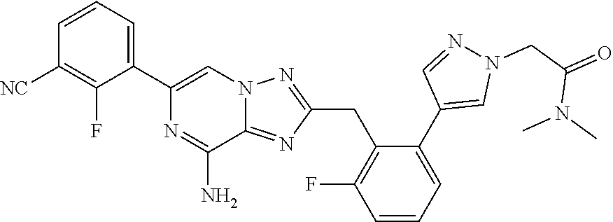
C1(C2=CC=CC([NC])=C2F)=CN2C(=NC(CC3=C(F)C=CC=C3C3=CN(CC(=O)N(C)C)N=C3)=N2)C(N)=N1
